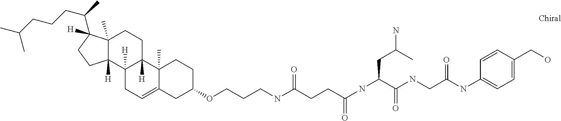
C12([H])CC=C3C(C)(C1([H])CCC1(C)C2([H])CCC1(C(C)CCCC(C)C)[H])CCC(OCCCNC(CCC(NC(C(NCC(NC1=CC=C(CO)C=C1)=O)=O)CC(N)C)=O)=O)C3
